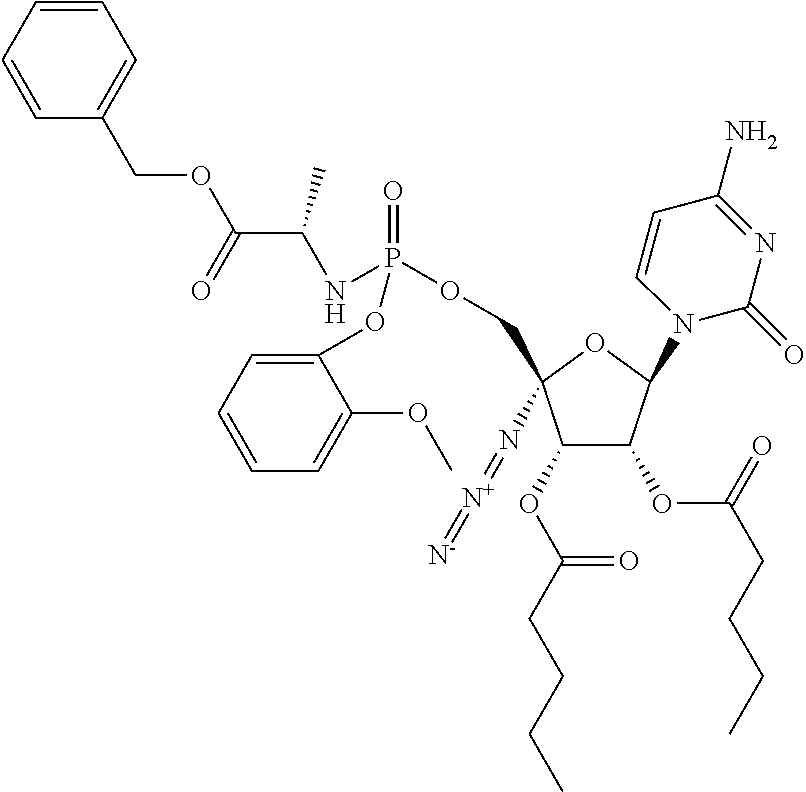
C1(OC(CCCC)=O)C(OC(CCCC)=O)C(N2C(=O)N=C(N)C=C2)OC1(COP(NC(C(OCC1=CC=CC=C1)=O)C)(=O)OC1=CC=CC=C1OC)N=[N+]=[N-]
